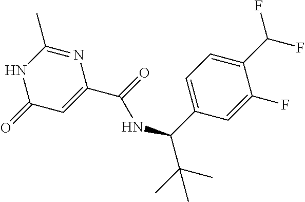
N1C(C)=NC(C(=O)NC(C2=CC=C(C(F)F)C(F)=C2)C(C)(C)C)=CC1=O
